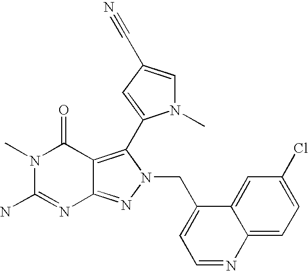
N1(C)C(N)=NC2=NN(CC3=CC=NC4=CC=C(Cl)C=C34)C(C3=CC(C#N)=CN3C)=C2C1=O
